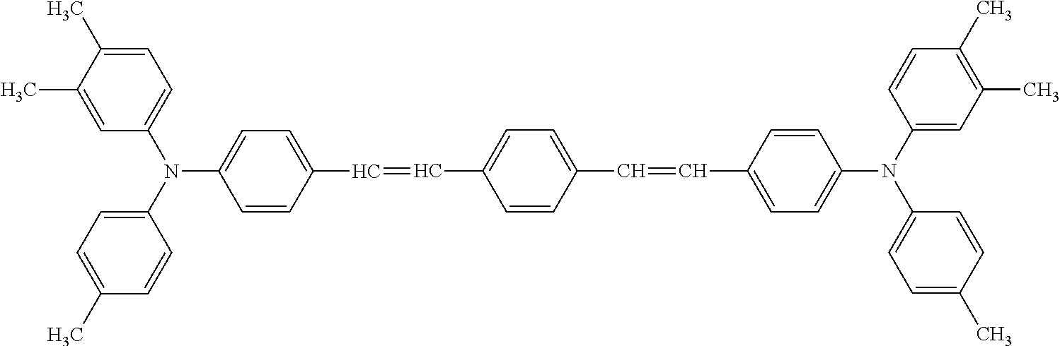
C1=CC(C=CC2=CC=C(N(C3=CC(C)=C(C)C=C3)C3=CC=C(C)C=C3)C=C2)=CC=C1C=CC1=CC=C(N(C2=CC=C(C)C=C2)C2=CC=C(C)C(C)=C2)C=C1
